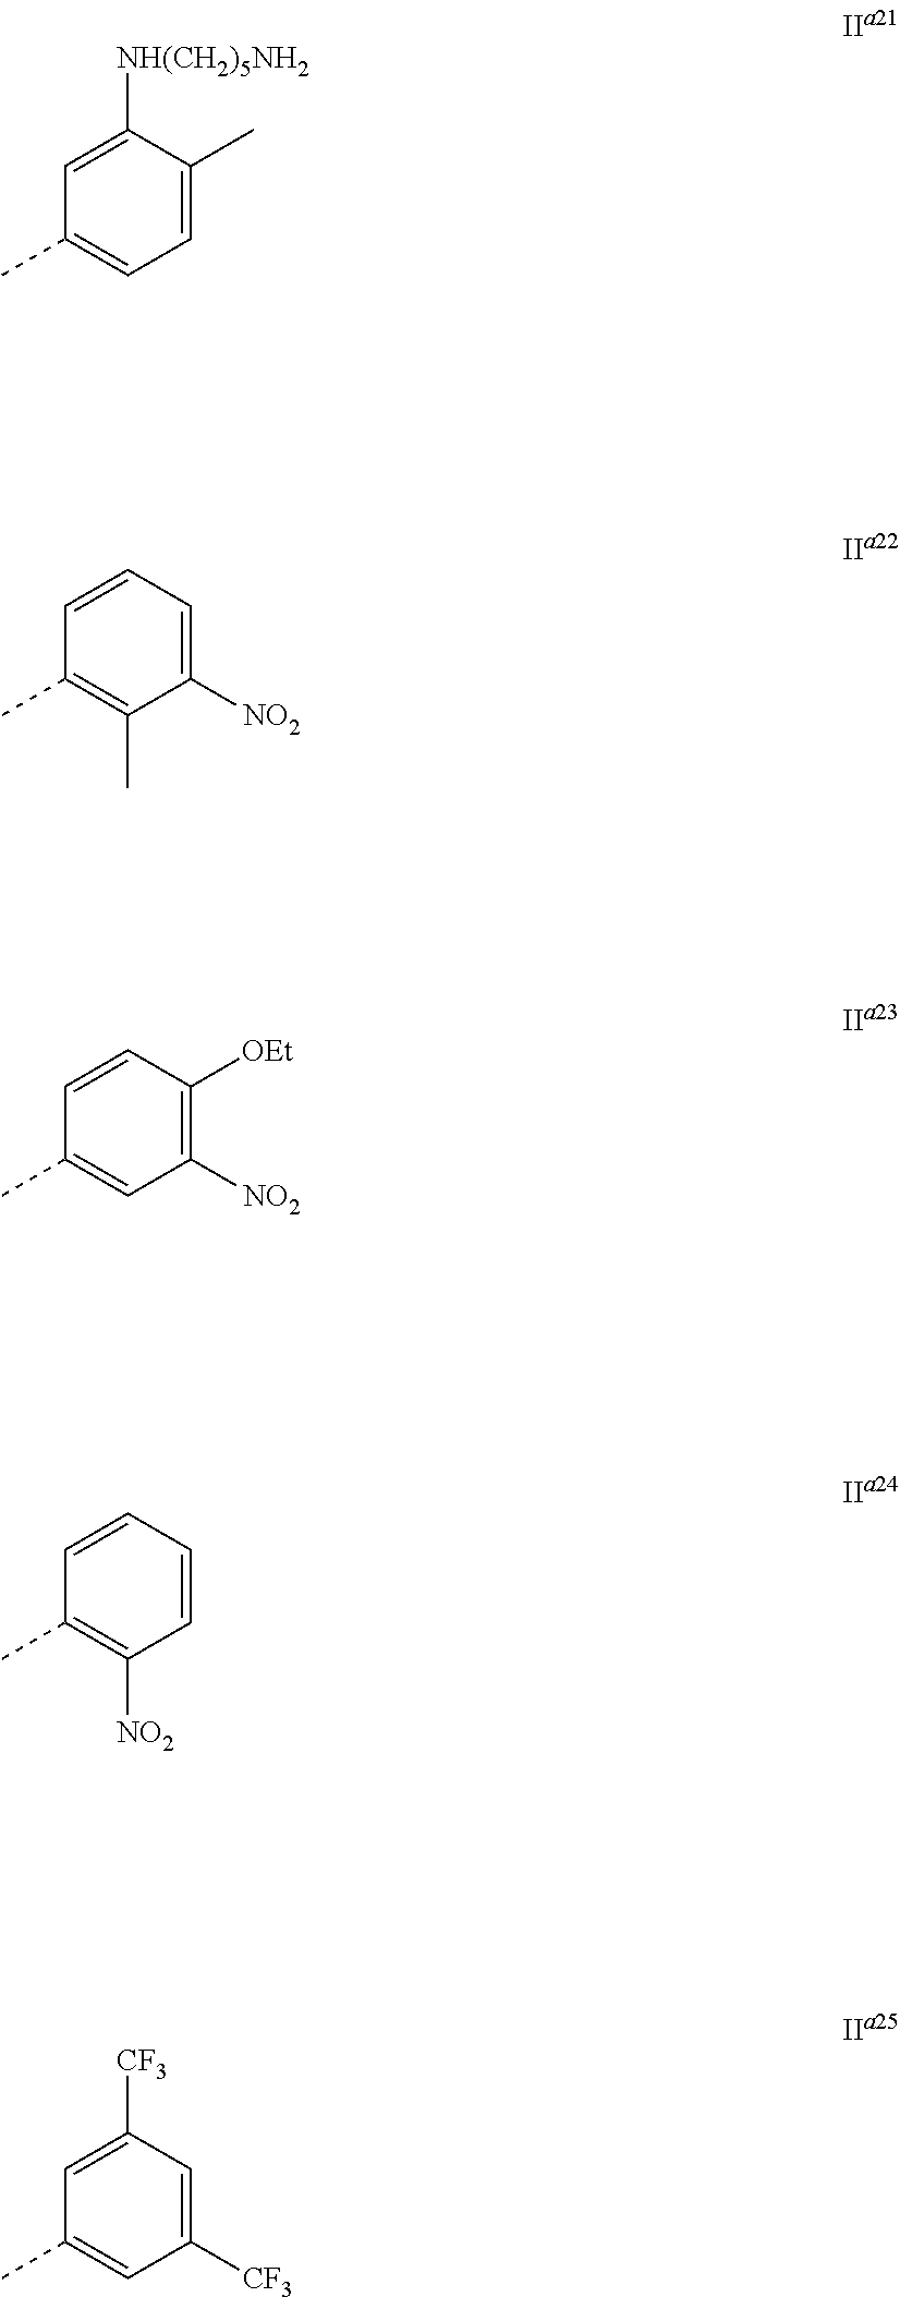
C1=C(C)C([NH(CH2)5NH2])=CC(C)=C1.C1([NO2])=CC=CC(C)=C1C.C1([NO2])=C([OEt])C=CC(C)=C1.C1=CC=CC(C)=C1[NO2].C1([CF3])=CC([CF3])=CC(C)=C1
